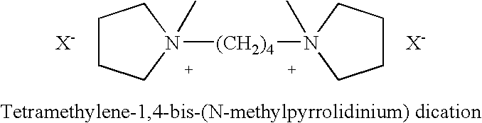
C1CCN(C)([(CH2)4]N2(C)CCCC2)C1
